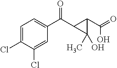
C1=C(Cl)C(Cl)=CC(C(C2C(C(O)=O)C2(O)C)=O)=C1
